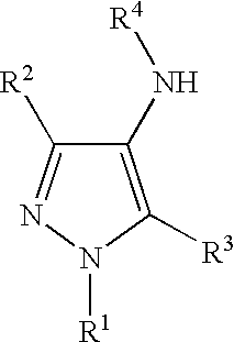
C1(N[R4])=C([R3])N([R1])N=C1[R2]
